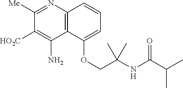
N1=C([Me])C([HO2C])=C(N)C2=C1C=CC=C2OCC(NC(C(C)C)=O)(C)C
